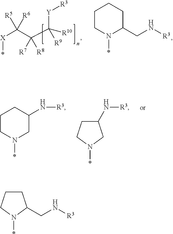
[X](C(C(C([R10])([R9])[Y][R3])([R7])[R8])([R5])[R6])*.C1CN(*)C(CN[R3])CC1.C1CN(*)CC(N[R3])C1.C1(N[R3])CCN(*)C1.C1CCN(*)C1CN[R3]
